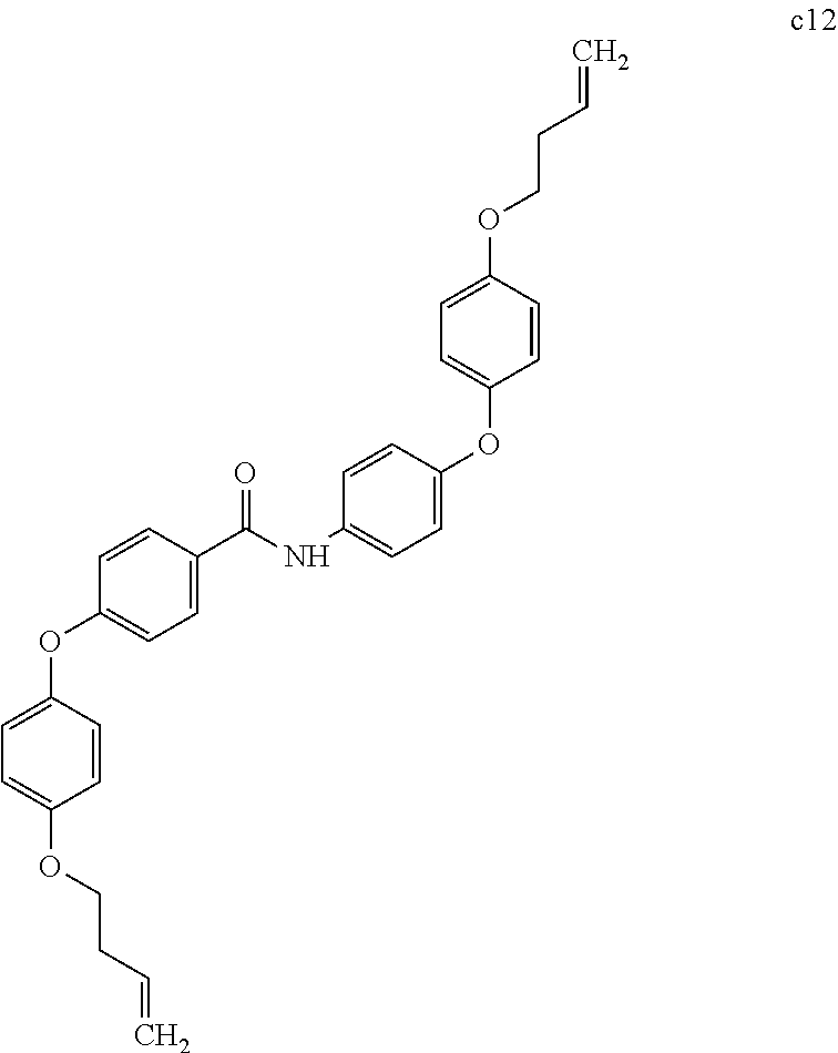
C1(OC2=CC=C(C(NC3=CC=C(OC4=CC=C(OCCC=C)C=C4)C=C3)=O)C=C2)=CC=C(OCCC=C)C=C1
